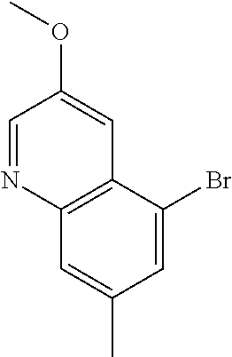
C1=NC2=C(C=C1OC)C(Br)=CC(C)=C2
